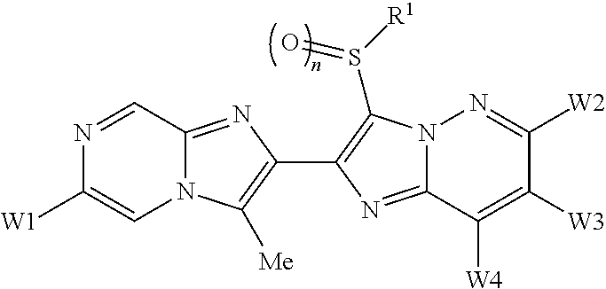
N1=CC2=NC(C3=C(S([R1])=O)N4C(=N3)C([W4])=C([W3])C([W2])=N4)=C([Me])N2C=C1[W1]
